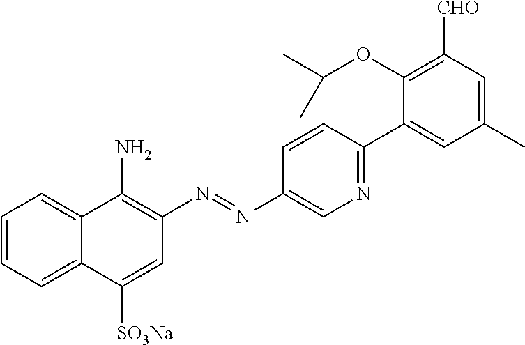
C1=CC=C2C(=C1)C(N)=C(N=NC1=CN=C(C3=CC(C)=CC([CHO])=C3OC(C)C)C=C1)C=C2[SO3Na]
